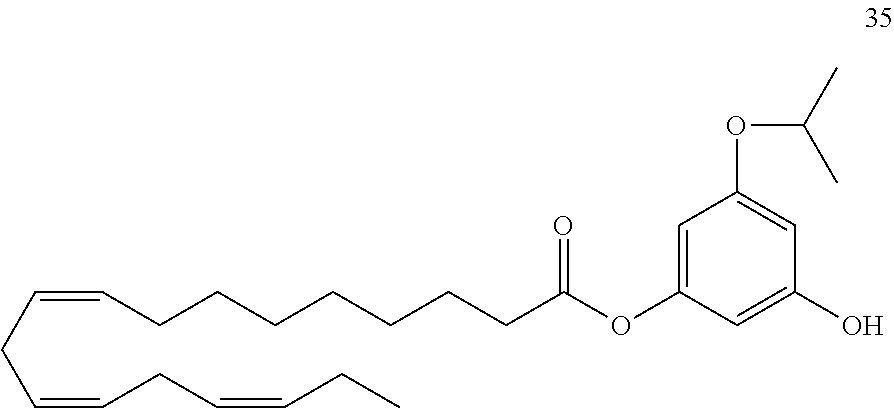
C1=C(OC(CCCCCCCC=CCC=CCC=CCC)=O)C=C(O)C=C1OC(C)C
